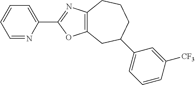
C12=C(N=C(C3=CC=CC=N3)O1)CCCC(C1=CC=CC([CF3])=C1)C2
